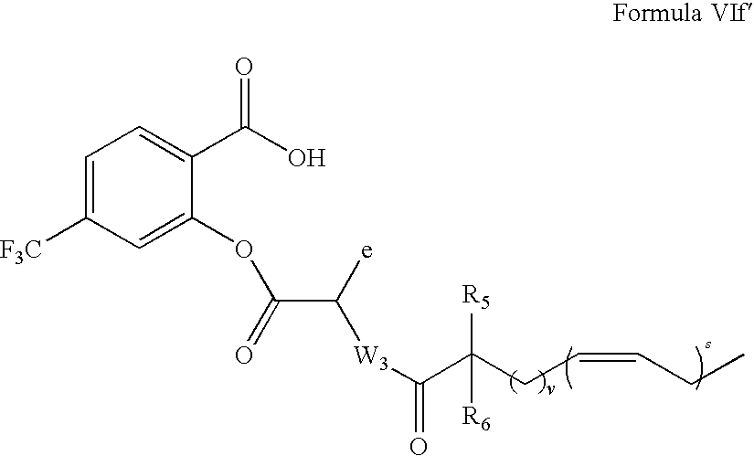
C1=C([F3C])C=C(OC(C([W3]C(=O)C(CC=CCC)([R5])[R6])[e])=O)C(C(O)=O)=C1
